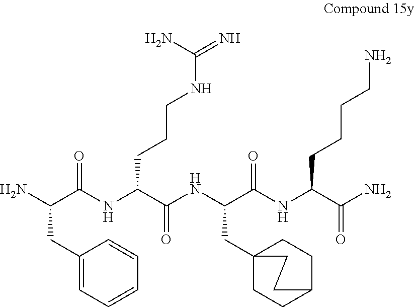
NC(C(NC(C(NC(C(NC(C(N)=O)CCCCN)=O)CC12CCC(CC1)CC2)=O)CCCNC(=N)N)=O)CC1=CC=CC=C1
